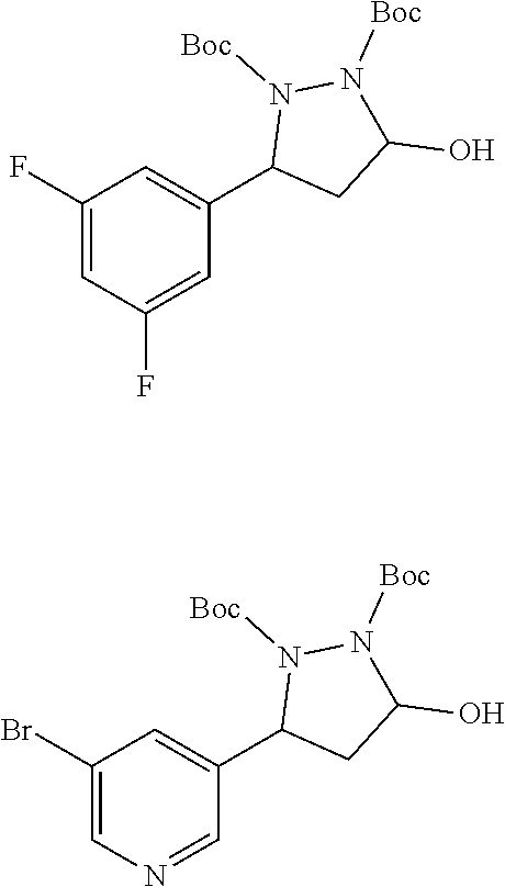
C1(O)N([Boc])N([Boc])C(C2=CC(F)=CC(F)=C2)C1.C1C(O)N([Boc])N([Boc])C1C1=CC(Br)=CN=C1
